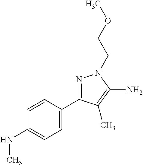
C1=CC(C2=NN(CCOC)C(N)=C2C)=CC=C1NC
